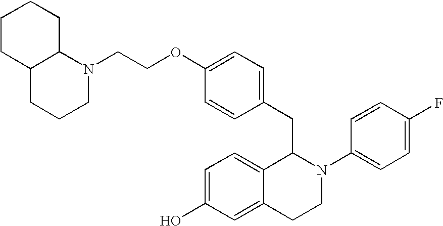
O(C1=CC=C(CC2C3=CC=C(O)C=C3CCN2C2=CC=C(F)C=C2)C=C1)CCN1C2C(CCC1)CCCC2
